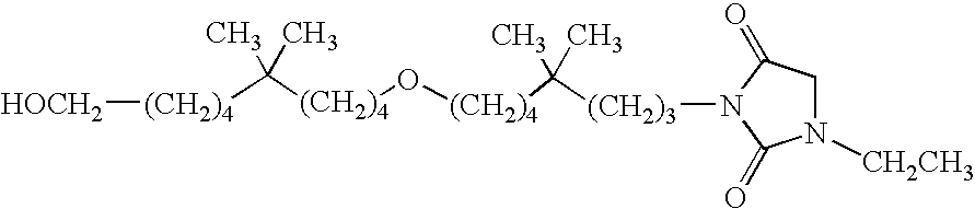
C([(CH2)4]O[(CH2)4]C(C)(C)[(CH2)3]N1C(=O)CN([CH2CH3])C1=O)(C)(C)[(CH2)4][HOCH2]
